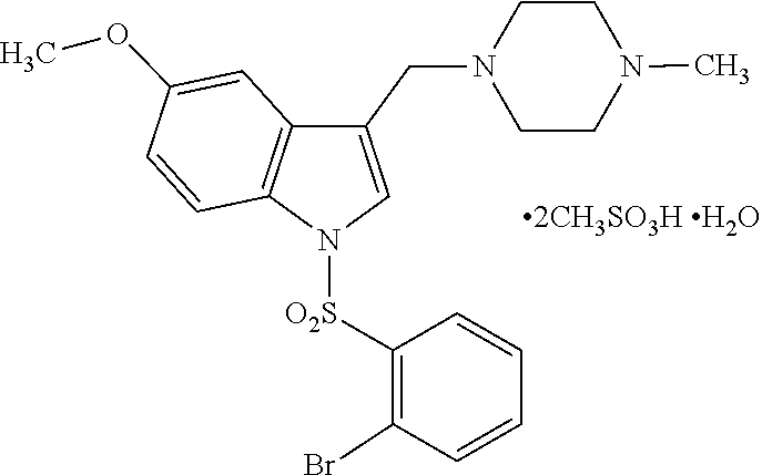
C1=CC2=C(C=C1OC)C(CN1CCN(C)CC1)=CN2[O2S]C1=C(Br)C=CC=C1.[2CH3SO3H H2O]
